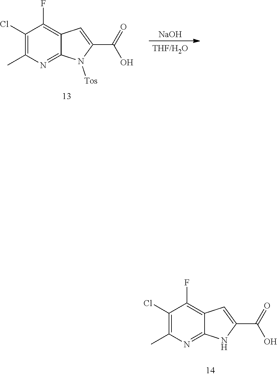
C1(Cl)=C(C)N=C2C(=C1F)C=C(C(O)=O)N2.C1(Cl)=C(C)N=C2C(=C1F)C=C(C(O)=O)N2[Tos].[NaOH].[THF/H2O]
